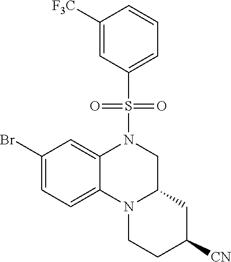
S(=O)(=O)(N1C2=CC(Br)=CC=C2N2C(C1)CC([CN])CC2)C1=CC=CC([F3C])=C1
